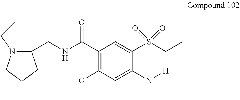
C1(CNC(C2=C(OC)C=C(N([H])C)C(S(CC)(=O)=O)=C2)=O)N(CC)CCC1
